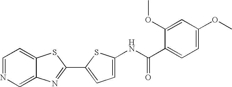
C12=CN=CC=C1SC(C1=CC=C(NC(C3=CC=C(OC)C=C3OC)=O)S1)=N2
